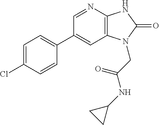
C1(C2=CC=C(Cl)C=C2)=CC2=C(N=C1)NC(=O)N2CC(=O)NC1CC1
